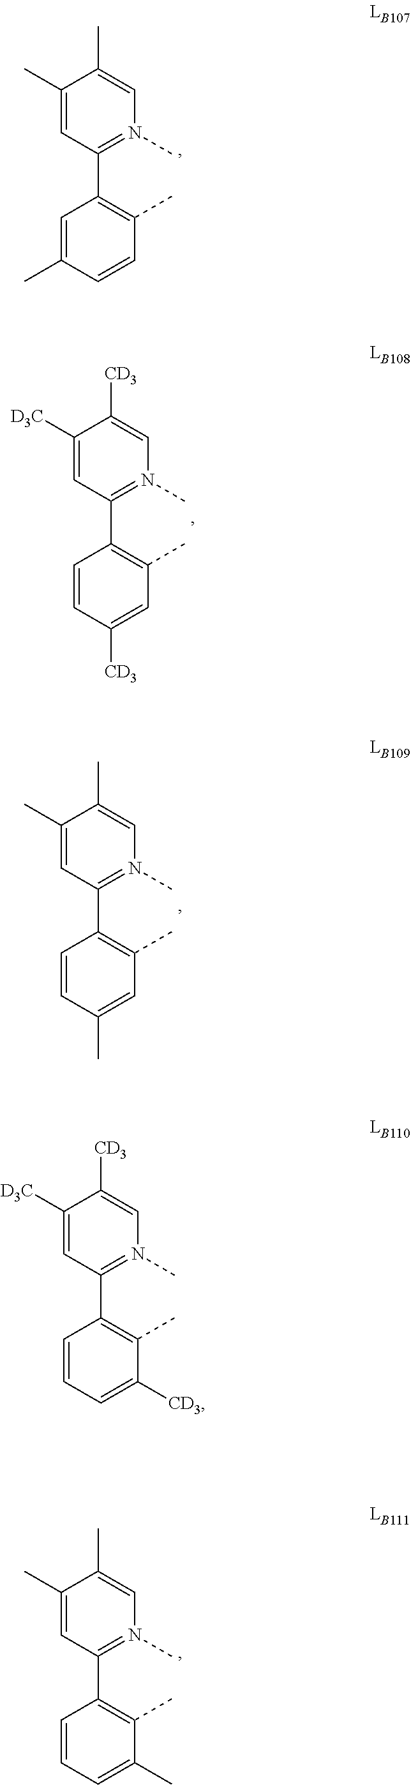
C1(C)=CC(C2=C(C)C=CC(C)=C2)=N(C)C=C1C.C1([D3C])=CC(C2=C(C)C=C([CD3])C=C2)=N(C)C=C1[CD3].C1(C)=CC(C2=C(C)C=C(C)C=C2)=N(C)C=C1C.C1([D3C])=CC(C2=C(C)C([CD3])=CC=C2)=N(C)C=C1[CD3].C1(C)=CC(C2=C(C)C(C)=CC=C2)=N(C)C=C1C
